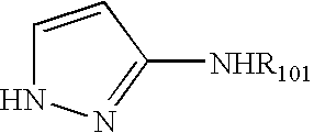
C1=CC([NHR101])=NN1
